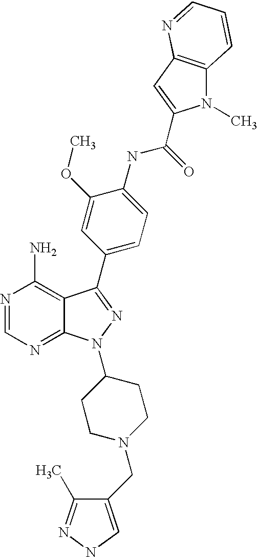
N1=CN=C2C(=C1N)C(C1=CC=C(NC(=O)C3=CC4=C(N3C)C=CC=N4)C(OC)=C1)=NN2C1CCN(CC2=CNN=C2C)CC1
